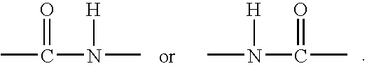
CC(N(C)[H])=O.CC(N([H])C)=O
